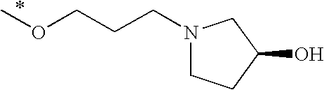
COCCCN1CCC(O)C1
